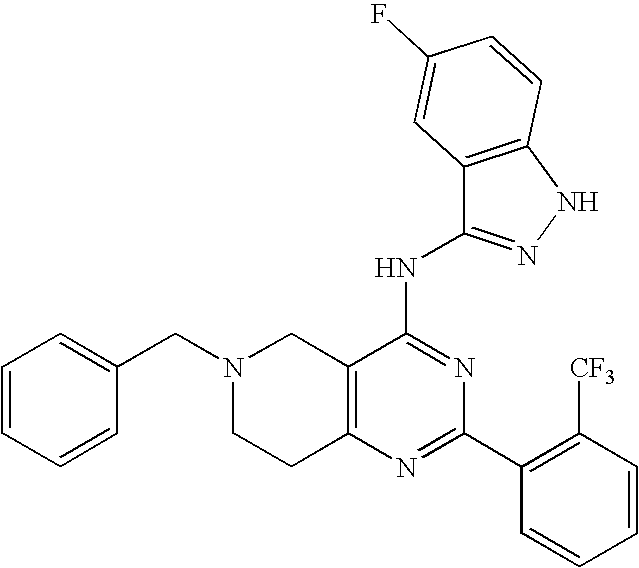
C12=C(N=C(C3=C([CF3])C=CC=C3)N=C1NC1=NNC3=C1C=C(F)C=C3)CCN(CC1=CC=CC=C1)C2
